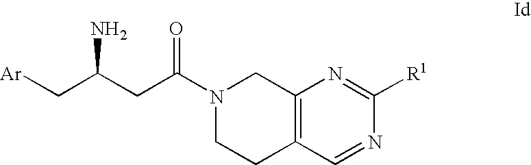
C12=C(C=NC([R1])=N1)CCN(C(CC(C[Ar])N)=O)C2
